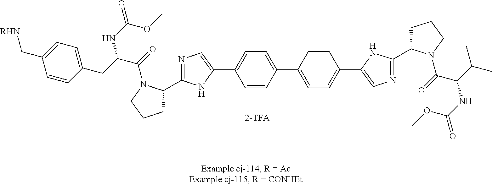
C(C(NC(=O)OC)C(=O)N1C(C2=NC=C(C3=CC=C(C4=CC=C(C5=CN=C(C6CCCN6C(=O)C(C(C)C)NC(=O)OC)N5)C=C4)C=C3)N2)CCC1)C1=CC=C(C[RHN])C=C1
